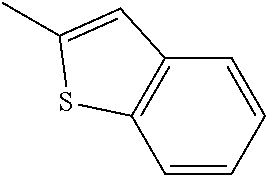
C1=CC=CC2=C1SC(C)=C2
